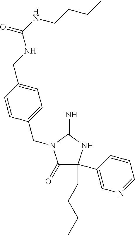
C1(=O)C(C2=CN=CC=C2)(CCCC)NC(=N)N1CC1=CC=C(CNC(=O)NCCCC)C=C1
